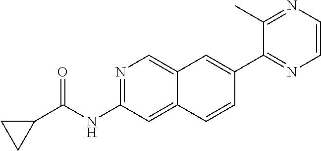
C1(C2=CC3=CN=C(NC(=O)C4CC4)C=C3C=C2)=NC=CN=C1C
